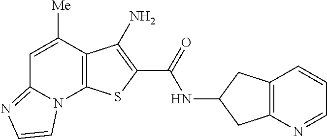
N(C(=O)C1=C(N)C2=C(N3C(=NC=C3)C=C2[Me])S1)C1CC2=C(C1)C=CC=N2
